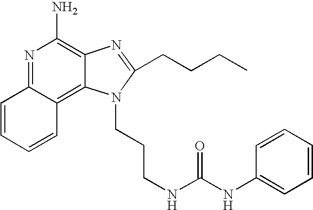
C1=CC=CC2=C3C(=C(N)N=C12)N=C(CCCC)N3CCCNC(NC1=CC=CC=C1)=O
